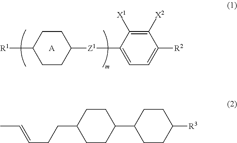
[R1]C1CCC([Z1]C2=CC=C([R2])C([X2])=C2[X1])CC1.[A].CC=CCCC1CCC(C2CCC([R3])CC2)CC1
